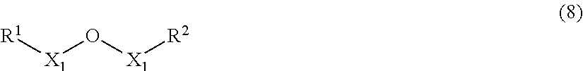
[R1][X1]O[X1][R2]
